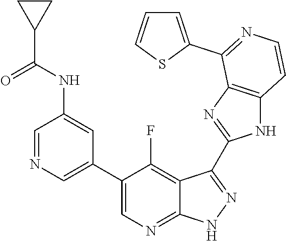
C1=NC=C(C2=CN=C3C(=C2F)C(C2=NC4=C(N2)C=CN=C4C2=CC=CS2)=N[N H]3)C=C1NC(C1CC1)=O
